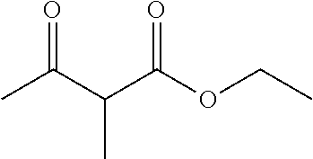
CC(C(C(OCC)=O)C)=O
